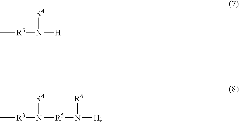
C[R3]N([H])[R4].C[R3]N([R5]N([H])[R6])[R4]
